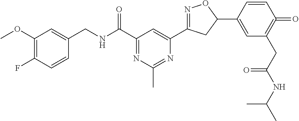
C1(CNC(C2=NC(C)=NC(C3=NOC(C4=CC(CC(NC(C)C)=O)=C(=O)C=C4)C3)=C2)=O)=CC(OC)=C(F)C=C1
